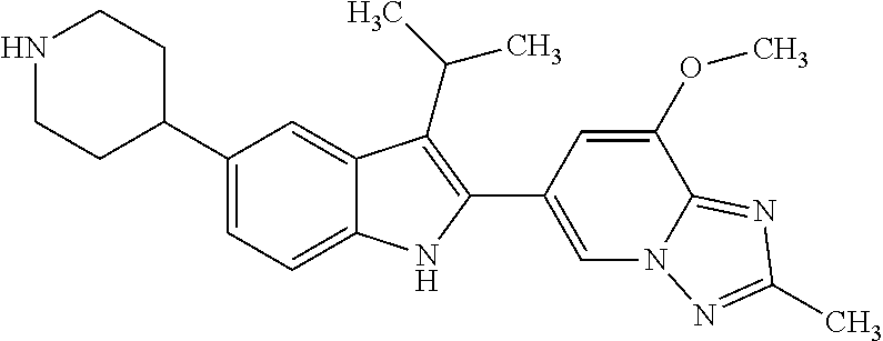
N1CCC(C2=CC=C3C(=C2)C(C(C)C)=C(C2=CN4C(=NC(C)=N4)C(OC)=C2)N3)CC1
